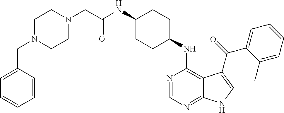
C1(NC(CN2CCN(CC3=CC=CC=C3)CC2)=O)CCC(NC2=C3C(=NC=N2)NC=C3C(=O)C2=CC=CC=C2C)CC1
